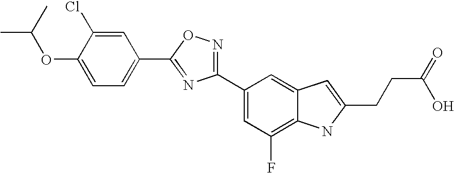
C1=C(Cl)C(OC(C)C)=CC=C1C1=NC(C2=CC(F)=C3C(=C2)C=C(CCC(=O)O)N3)=NO1
